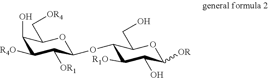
C1(O)C([R4O])C([OR1])C(OC2C([R1O])C(O)C([OR])OC2CO)OC1C[OR4]
